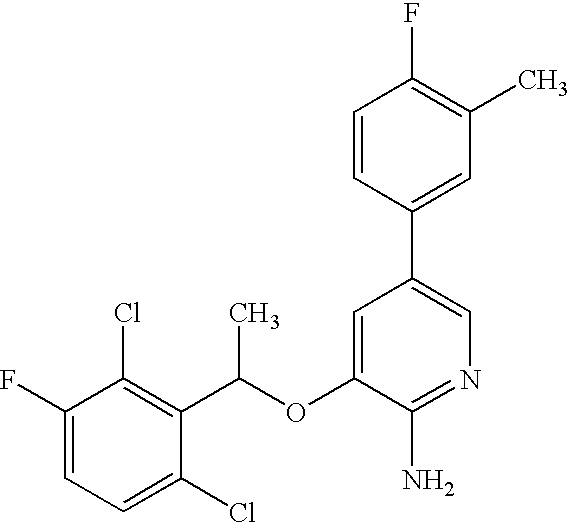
FC1=CC=C(Cl)C(C(OC2=CC(C3=CC(C)=C(F)C=C3)=CN=C2N)C)=C1Cl
